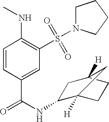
C1=CC(C(=O)NC2C3([H])CCC([H])(C2)C3)=CC(S(=O)(=O)N2CCCC2)=C1NC
